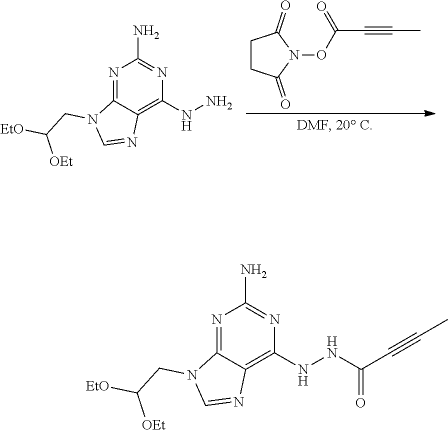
C1CC(=O)N(OC(C#CC)=O)C1=O.N1=C2C(=C(NN)N=C1N)N=CN2CC([EtO])[OEt].N1=C2C(=C(NNC(C#CC)=O)N=C1N)N=CN2CC([EtO])[OEt]
